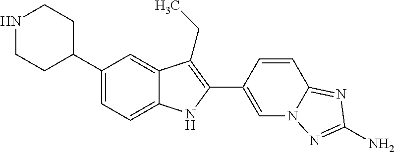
N1CCC(C2=CC=C3C(=C2)C(CC)=C(C2=CN4C(=NC(N)=N4)C=C2)N3)CC1
